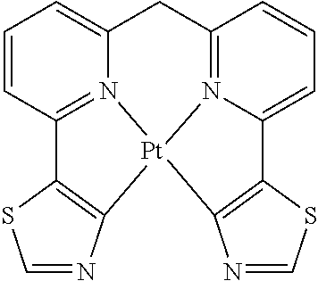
C12=N3C(=CC=C1)C1=C(N=CS1)[Pt]31N3=C(C=CC=C3C2)C2=C1N=CS2
